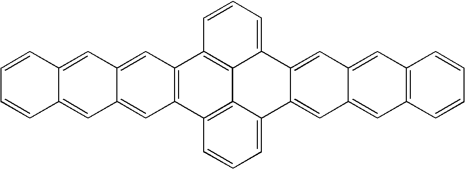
C12=C(C=CC=C1)C=C1C(=C2)C=C2C(=C1)C1=CC=CC3=C1C1=C(C4=C3C=C3C(=C4)C=C4C(=C3)C=CC=C4)C=CC=C21
